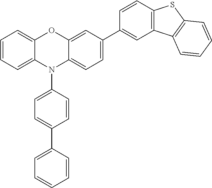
C12=CC=CC=C1N(C1=CC=C(C3=CC=CC=C3)C=C1)C1=CC=C(C3=CC4=C(C=C3)SC3=C4C=CC=C3)C=C1O2
